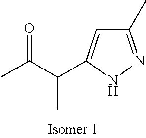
CC(C(C1=CC(C)=NN1)C)=O
